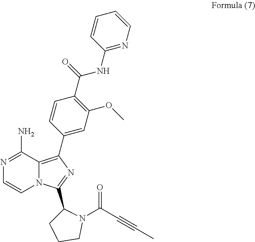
C1(NC(C2=C(OC)C=C(C3=C4N(C=CN=C4N)C(C4CCCN4C(C#CC)=O)=N3)C=C2)=O)=NC=CC=C1
